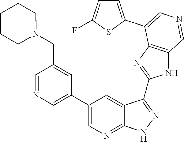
C1=NC=C(C2=CN=C3C(=C2)C(C2=NC4=C(N2)C=NC=C4C2=CC=C(F)S2)=NN3)C=C1CN1CCCCC1
